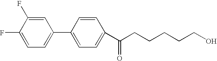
FC1=CC=C(C2=CC=C(C(CCCCCO)=O)C=C2)C=C1F
